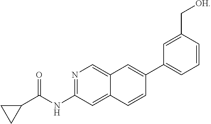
N1=C(NC(C2CC2)=O)C=C2C(=C1)C=C(C1=CC=CC(C[OH])=C1)C=C2
